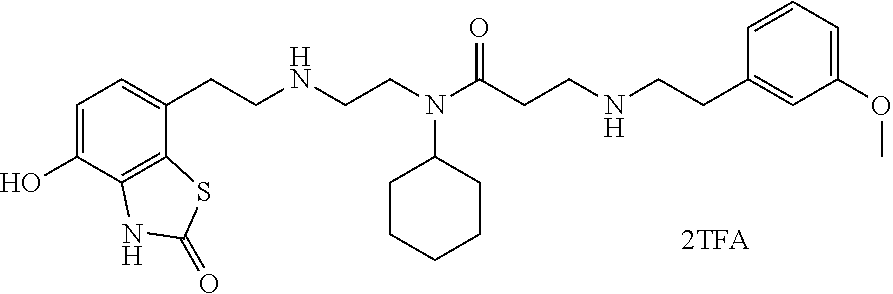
C1=C(O)C2=C(C(CCNCCN(C(CCNCCC3=CC(OC)=CC=C3)=O)C3CCCCC3)=C1)SC(=O)N2
